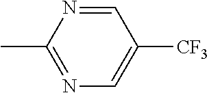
N1=C(C)N=CC([CF3])=C1
